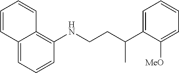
C1=CC=C2C(=C1NCCC(C1=CC=CC=C1[MeO])C)C=CC=C2
